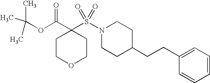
C1COCCC1(C(=O)OC(C)(C)C)S(N1CCC(CCC2=CC=CC=C2)CC1)(=O)=O
